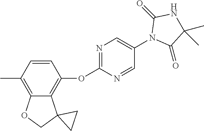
C1(C)=C2C(=C(OC3=NC=C(N4C(=O)C(C)(C)NC4=O)C=N3)C=C1)C1(CO2)CC1
